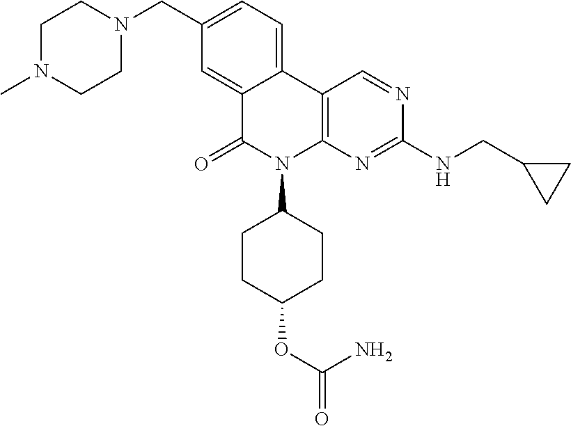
C12=CC(CN3CCN(C)CC3)=CC=C1C1=C(N(C3CCC(OC(N)=O)CC3)C2=O)N=C(NCC2CC2)N=C1
